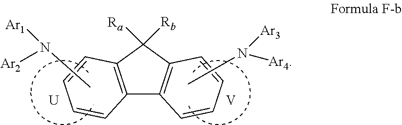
C12~C(C([Ra])([Rb])C3~C1C=CC=C3)C=CC=C2.N([Ar1])([Ar2])C.N([Ar3])([Ar4])C.[V].[U]
